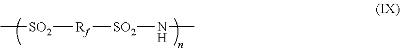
[SO2]([Rf][SO2]NC)C
